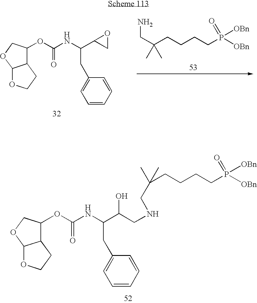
C(CCCP(=O)([OBn])[OBn])C(CN)(C)C.C(NC(C1CO1)CC1=CC=CC=C1)(=O)OC1C2C(OC1)OCC2.C(NC(C(CNCC(CCCCP(=O)([OBn])[OBn])(C)C)O)CC1=CC=CC=C1)(=O)OC1C2C(OC1)OCC2
